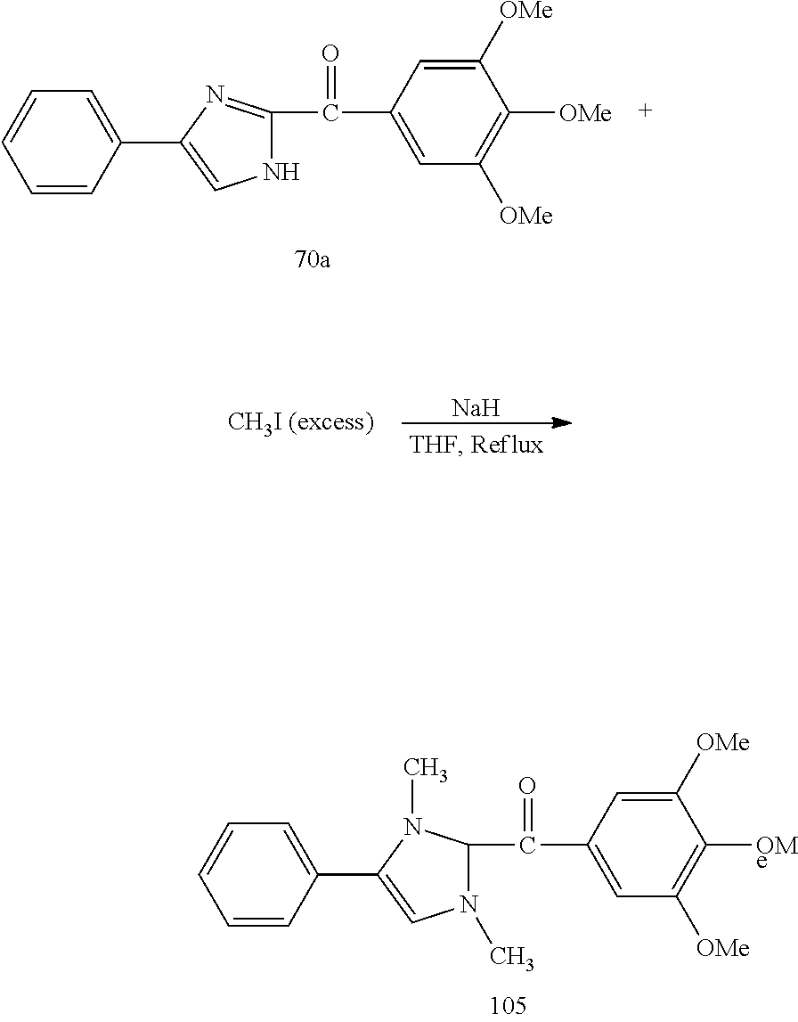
C1=CC=CC(C2=CN(C)C(C(=O)C3=CC([OMe])=C([OMe])C([OMe])=C3)N2C)=C1.C1=CC=CC(C2=CNC(C(=O)C3=CC([OMe])=C([OMe])C([OMe])=C3)=N2)=C1.[Na]
